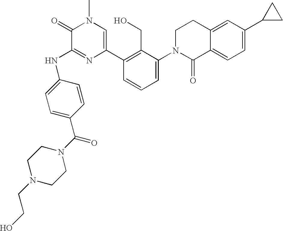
N(C1=NC(C2=C(CO)C(N3C(=O)C4=CC=C(C5CC5)C=C4CC3)=CC=C2)=CN(C)C1=O)C1=CC=C(C(N2CCN(CCO)CC2)=O)C=C1
